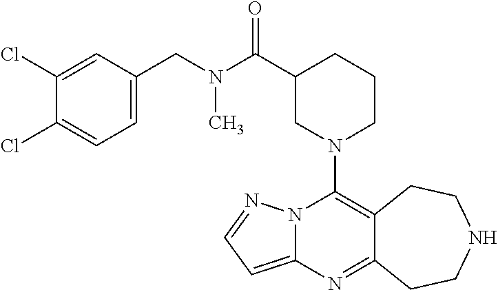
N12C(=CC=N1)N=C1C(=C2N2CCCC(C(N(CC3=CC=C(Cl)C(Cl)=C3)C)=O)C2)CCNCC1
